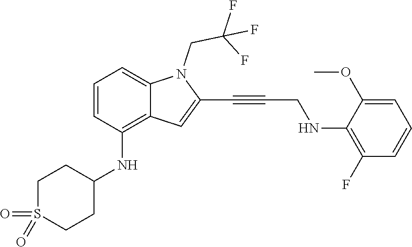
C1(F)=C(NCC#CC2=CC3=C(NC4CCS(=O)(=O)CC4)C=CC=C3N2CC(F)(F)F)C(OC)=CC=C1
